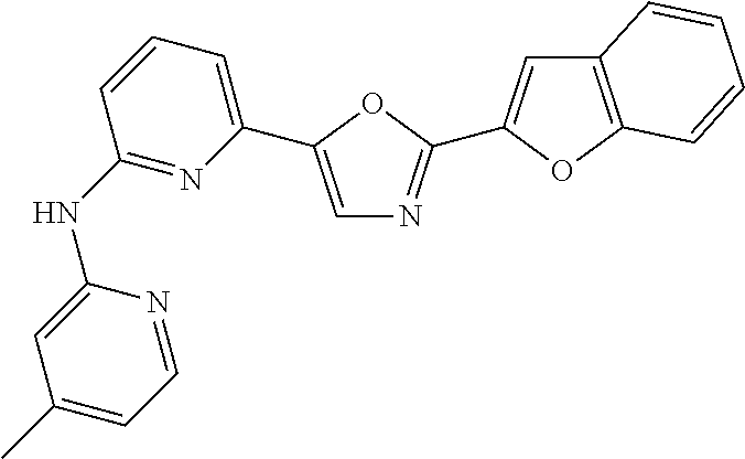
C1(NC2=NC(C3=CN=C(C4=CC5=C(O4)C=CC=C5)O3)=CC=C2)=CC(C)=CC=N1
